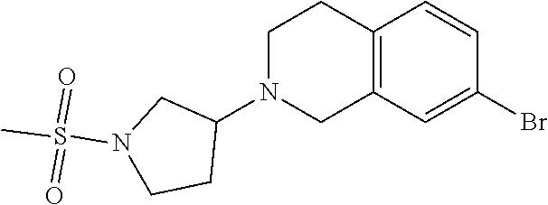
C12=C(CCN(C3CCN(S(=O)(=O)C)C3)C1)C=CC(Br)=C2
